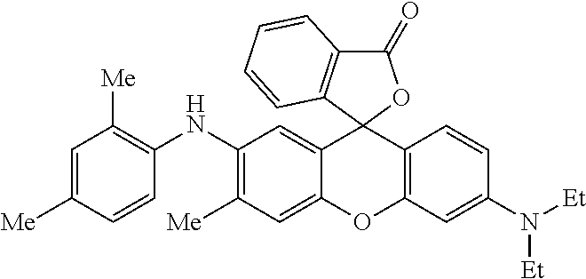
C1(=O)C2=C(C3(O1)C1=CC(NC4=C([Me])C=C([Me])C=C4)=C([Me])C=C1OC1=C3C=CC(N([Et])[Et])=C1)C=CC=C2
